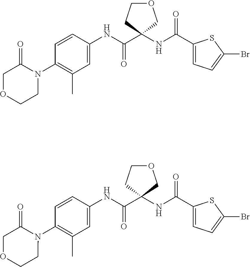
N(C(=O)C1(NC(C2=CC=C(Br)S2)=O)COCC1)C1=CC(C)=C(N2CCOCC2=O)C=C1.N(C(=O)C1(NC(C2=CC=C(Br)S2)=O)COCC1)C1=CC(C)=C(N2C(=O)COCC2)C=C1
